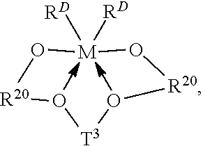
O1[T3]O[R20]O[M]([RD])([RD])O[R20]1
